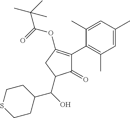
C1(=O)C(C2=C(C)C=C(C)C=C2C)=C(OC(=O)C(C)(C)C)CC1C(C1CCSCC1)O
